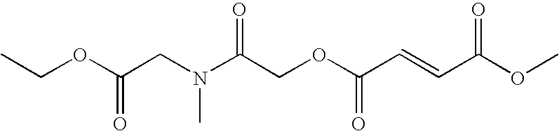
N(C(COC(C=CC(OC)=O)=O)=O)(CC(OCC)=O)C
